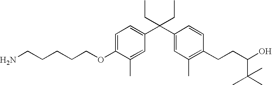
C1=C(OCCCCCN)C(C)=CC(C(C2=CC(C)=C(CCC(C(C)(C)C)O)C=C2)(CC)CC)=C1
